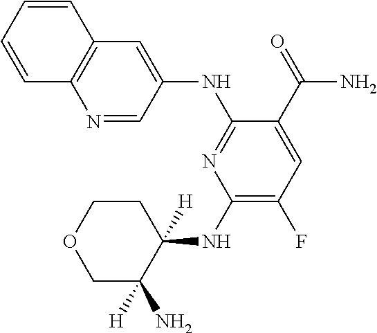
C1(NC2([H])CCOCC2([H])N)=C(F)C=C(C(=O)N)C(NC2=CC3=C(N=C2)C=CC=C3)=N1
